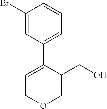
C1(Br)=CC(C2=CCOCC2CO)=CC=C1
